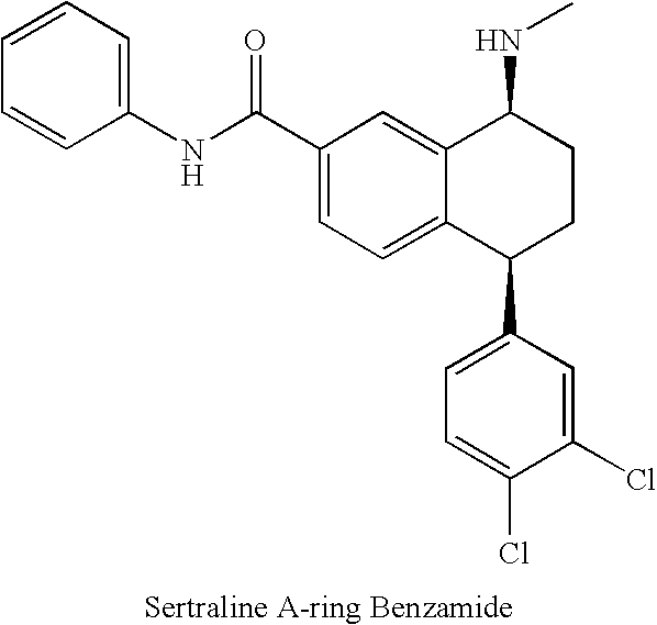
C1(C(NC2=CC=CC=C2)=O)=CC=C2C(=C1)C(NC)CCC2C1=CC=C(Cl)C(Cl)=C1
